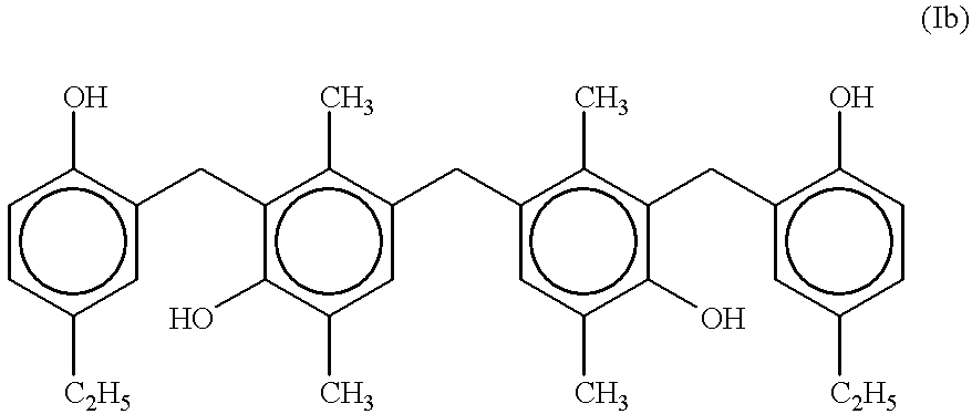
c1cc([C2H5])cc(Cc2c(O)c(C)cc(Cc3cc(C)c(O)c(Cc4cc([C2H5])ccc4O)c3C)c2C)c1O
